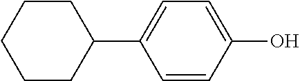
C1CCCCC1C1=CC=C(O)C=C1
